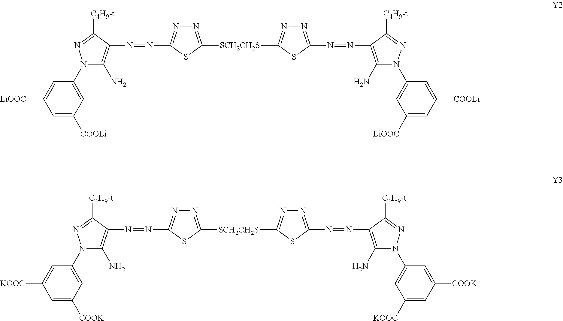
C1=C([COOK])C=C(N2C(N)=C(N=NC3=NN=C([SCH2CH2S]C4=NN=C(N=NC5=C(N)N(C6=CC([KOOC])=CC([COOK])=C6)N=C5[C4H9-t])S4)S3)C([C4H9-t])=N2)C=C1[KOOC].C1=C([COOLi])C=C(N2C(N)=C(N=NC3=NN=C([SCH2CH2S]C4=NN=C(N=NC5=C(N)N(C6=CC([LiOOC])=CC([COOLi])=C6)N=C5[C4H9-t])S4)S3)C([C4H9-t])=N2)C=C1[LiOOC]
